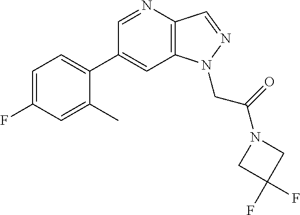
C1(C2=CC=C(F)C=C2C)=CC2=C(C=NN2CC(=O)N2CC(F)(F)C2)N=C1
